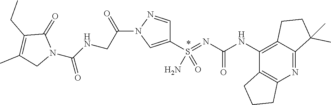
C12=C(NC(N=S(C3=CN(C(CNC(=O)N4C(=O)C(CC)=C(C)C4)=O)N=C3)(=O)N)=O)C3=C(N=C1C(C)(C)CC2)CCC3
